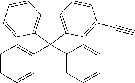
C12=C(C(C3=CC=CC=C3)(C3=CC=CC=C3)C3=C1C=CC=C3)C=C(C#C)C=C2
